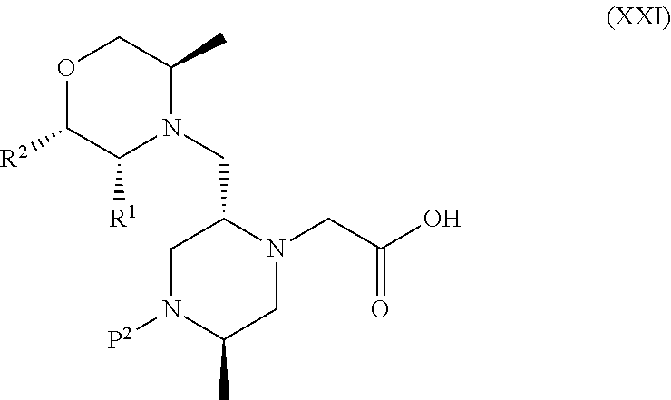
C1N([P2])C(C)CN(CC(O)=O)C1CN1C(C)COC([R2])C1[R1]
